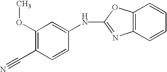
C(C1=C(OC)C=C(NC2=NC3=C(O2)C=CC=C3)C=C1)#N
